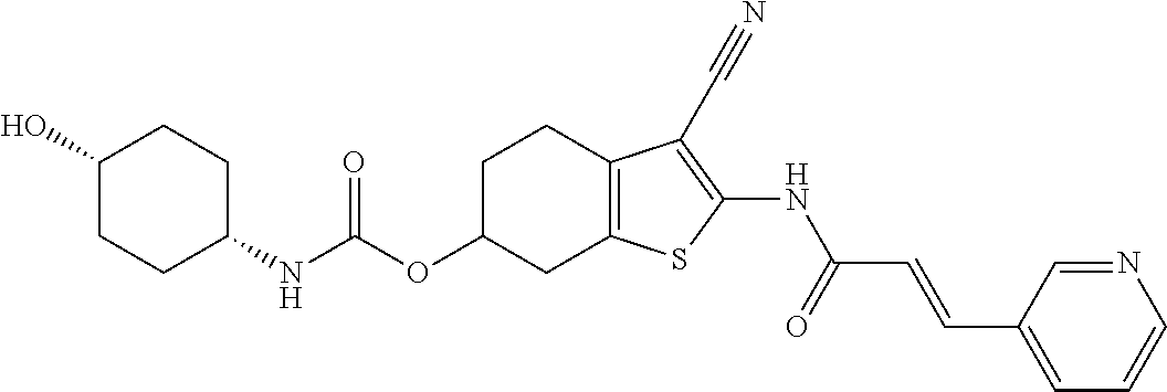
O(C1CC2=C(CC1)C(C#N)=C(NC(C=CC1=CC=CN=C1)=O)S2)C(NC1CCC(O)CC1)=O
